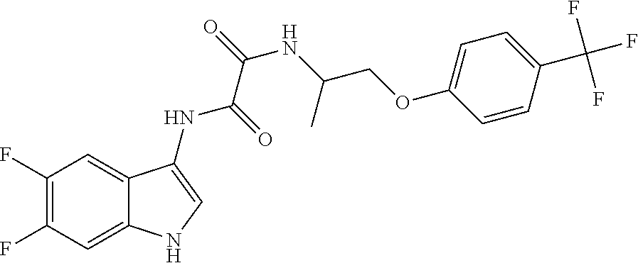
C1(F)=C(F)C=C2C(=C1)C(NC(=O)C(=O)NC(COC1=CC=C(C(F)(F)F)C=C1)C)=CN2
